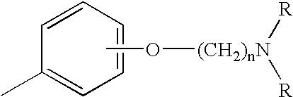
C1=CC=CC=C1C.CO[(CH2)nN]([R])[R]
